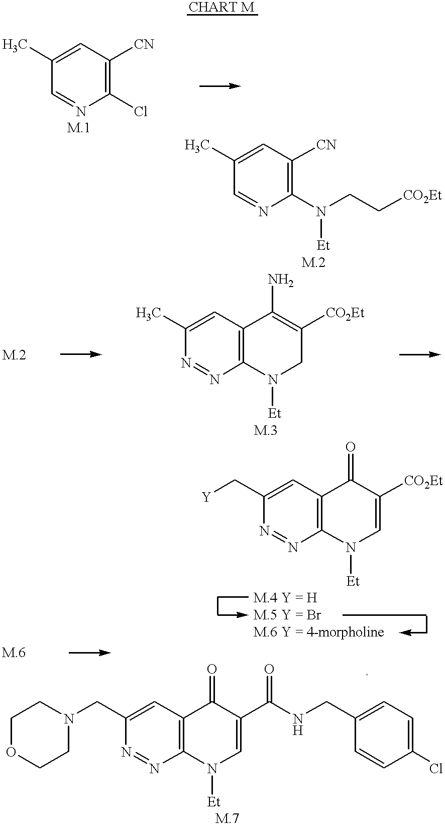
C1=NC(Cl)=C([CN])C=C1C.C1=NC(N(CC[CO2Et])[Et])=C([CN])C=C1C.N1=NC2=C(C=C1C)C(N)=C([CO2Et])CN2[Et].N1=NC2=C(C=C1C[Y])C(=O)C([CO2Et])=CN2[Et].C1(CN2CCOCC2)=CC2=C(N=N1)N([Et])C=C(C(NCC1=CC=C(Cl)C=C1)=O)C2=O
